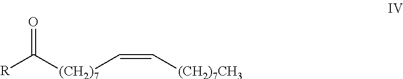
[R]C([(CH2)7]C=C[(CH2)7CH3])=O
